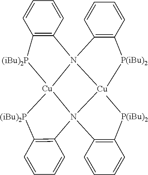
[(iBu)2P]1[Cu]23N4([Cu]([P(iBu)2]C5=C4C=CC=C5)N2(C2=C([P(iBu)2]C)C=CC=C2)C2=C([(iBu)2P]3)C=CC=C2)C2=C1C=CC=C2
